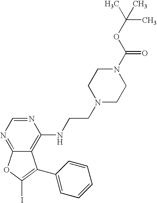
C12=NC=NC(NCCN3CCN(C(OC(C)(C)C)=O)CC3)=C1C(C1=CC=CC=C1)=C(I)O2
